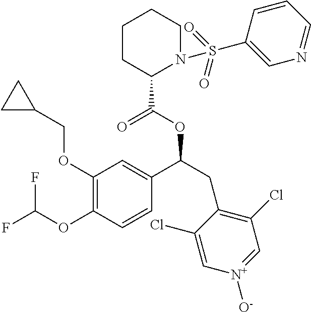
C1(OCC2CC2)=C(OC(F)F)C=CC(C(CC2=C(Cl)C=[N+]([O-])C=C2Cl)OC(=O)C2N(S(C3=CN=CC=C3)(=O)=O)CCCC2)=C1
